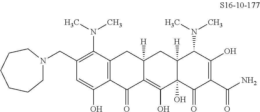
C1(O)=CC(CN2CCCCCC2)=C(N(C)C)C2=C1C(=O)C1=C(O)C3(O)C([H])(CC1([H])C2)C(N(C)C)C(O)=C(C(N)=O)C3=O
